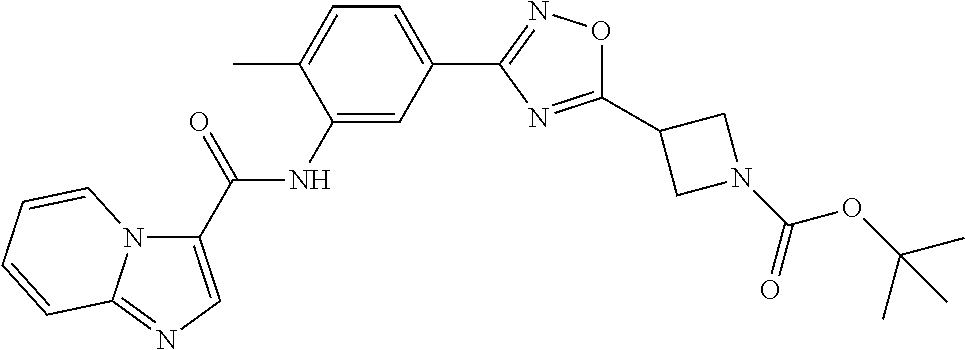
C1(C(=O)NC2=CC(C3=NOC(C4CN(C(=O)OC(C)(C)C)C4)=N3)=CC=C2C)=CN=C2N1C=CC=C2
